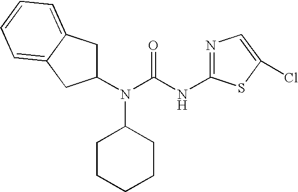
N(C1CCCCC1)(C(NC1=NC=C(Cl)S1)=O)C1CC2=CC=CC=C2C1
